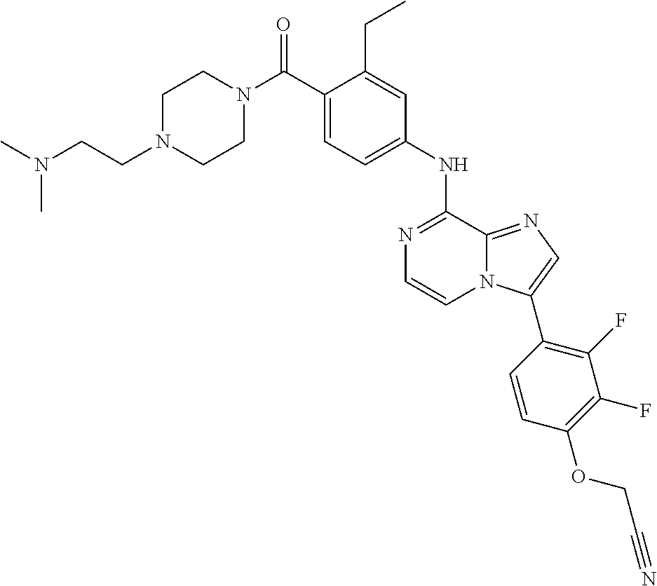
C1(NC2=NC=CN3C2=NC=C3C2=C(F)C(F)=C(OCC#N)C=C2)=CC=C(C(N2CCN(CCN(C)C)CC2)=O)C(CC)=C1
